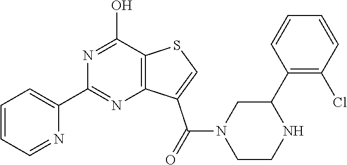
C1=CC=NC(C2=NC3=C(C(O)=N2)SC=C3C(N2CCNC(C3=C(Cl)C=CC=C3)C2)=O)=C1
